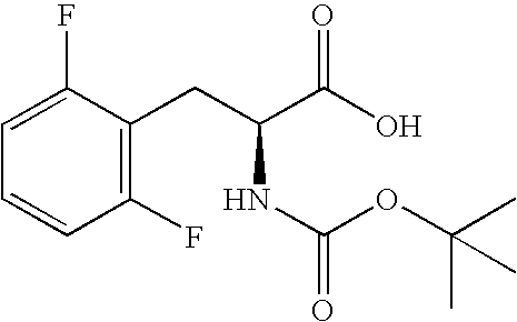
C(=O)(C(CC1=C(F)C=CC=C1F)NC(=O)OC(C)(C)C)O
